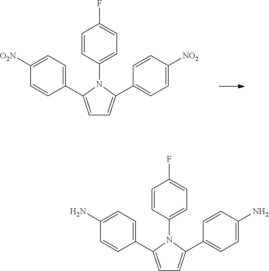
C1=C(C2=CC=C(N)C=C2)N(C2=CC=C(F)C=C2)C(C2=CC=C(N)C=C2)=C1.C1=C(C2=CC=C([O2N])C=C2)N(C2=CC=C(F)C=C2)C(C2=CC=C([NO2])C=C2)=C1
